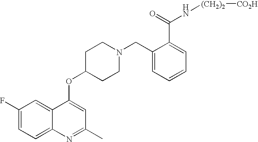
C1(F)=CC=C2C(=C1)C(OC1CCN(CC3=CC=CC=C3C(=O)N[(CH2)2][CO2H])CC1)=CC(C)=N2
